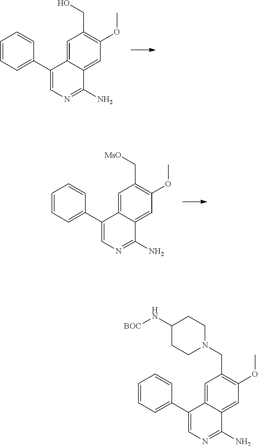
C1(C2=CC=CC=C2)=CN=C(N)C2=CC(OC)=C(CO)C=C12.C1(C2=CC=CC=C2)=CN=C(N)C2=CC(OC)=C(C[MsO])C=C12.C1(C2=CC=CC=C2)=CN=C(N)C2=CC(OC)=C(CN3CCC(N[BOC])CC3)C=C12
